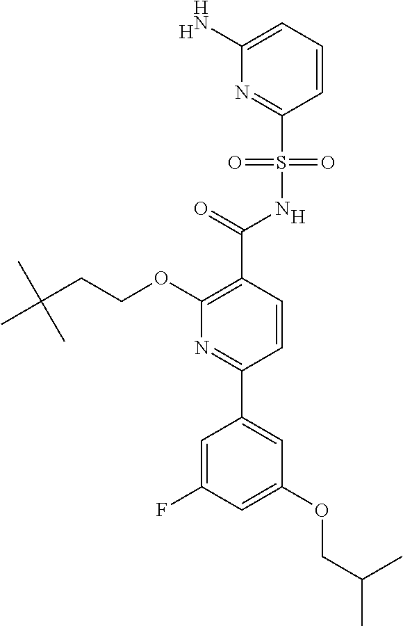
[H].C1(C(=O)NS(C2=NC(N)=CC=C2)(=O)=O)=C(OCCC(C)(C)C)N=C(C2=CC(OCC(C)C)=CC(F)=C2)C=C1.[H]
